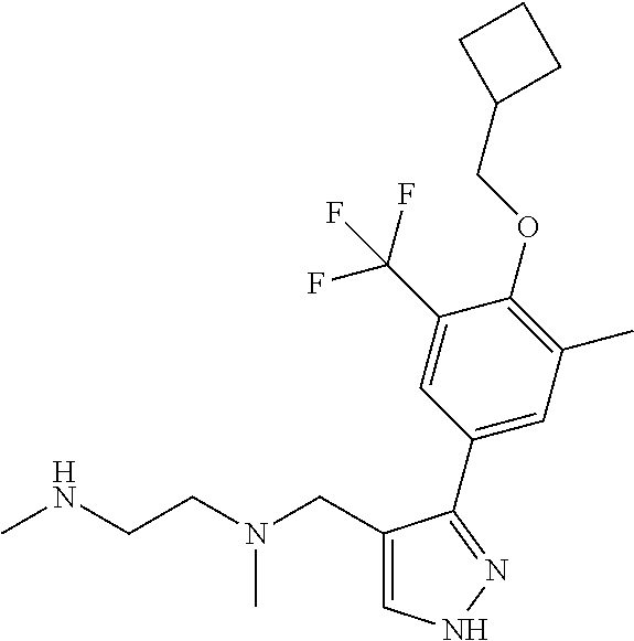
C1(CN(CCNC)C)=CNN=C1C1=CC(C)=C(OCC2CCC2)C(C(F)(F)F)=C1
